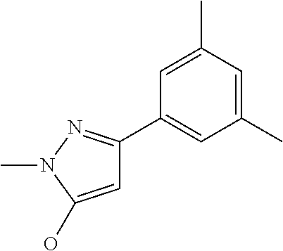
C1=C(O)N(C)N=C1C1=CC(C)=CC(C)=C1
